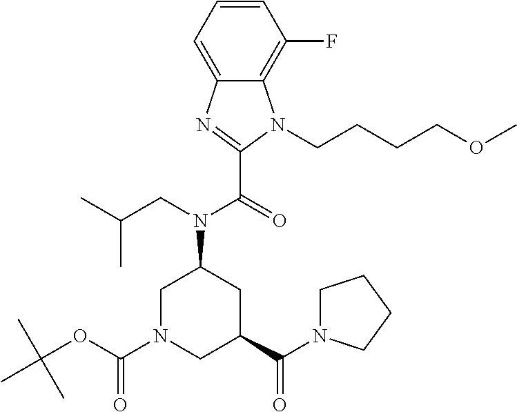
C12=C(F)C=CC=C1N=C(C(=O)N(CC(C)C)C1CN(C(OC(C)(C)C)=O)CC(C(N3CCCC3)=O)C1)N2CCCCOC
